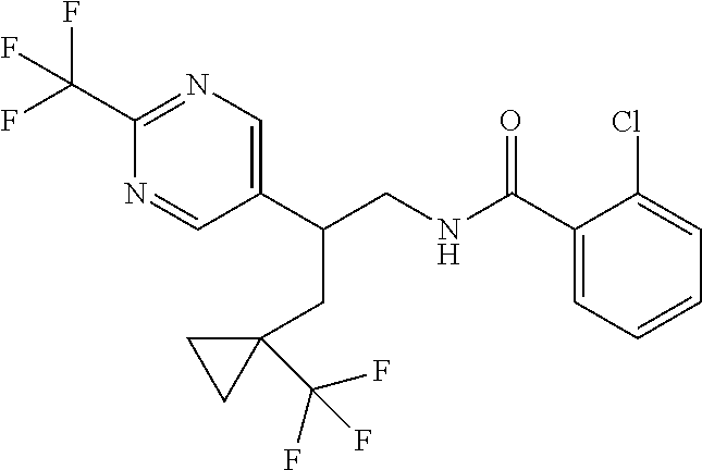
C1(C(CNC(C2=CC=CC=C2Cl)=O)CC2(C(F)(F)F)CC2)=CN=C(C(F)(F)F)N=C1
